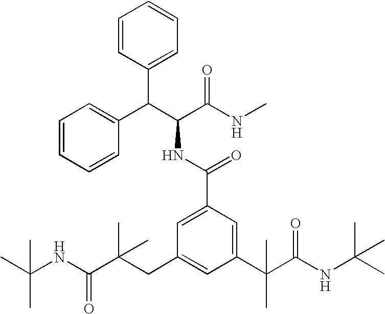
C(C(C(NC)=O)NC(C1=CC(CC(C(NC(C)(C)C)=O)(C)C)=CC(C(C(NC(C)(C)C)=O)(C)C)=C1)=O)(C1=CC=CC=C1)C1=CC=CC=C1
